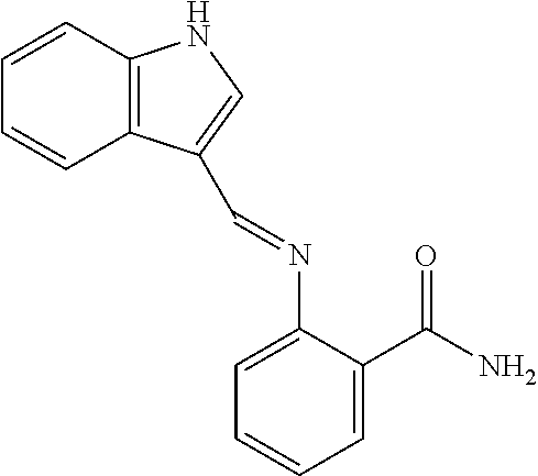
C1=CC2=C(C=C1)C(C=NC1=CC=CC=C1C(N)=O)=CN2
